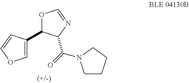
C1=C(C2OC=NC2C(=O)N2CCCC2)C=CO1
